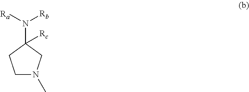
C1N(C)CC(N([Ra])[Rb])([Rc])C1
